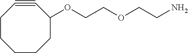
C1CCC(OCCOCCN)C#CCC1
